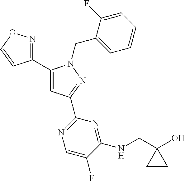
C1(C2=NOC=C2)=CC(C2=NC=C(F)C(NCC3(O)CC3)=N2)=NN1CC1=CC=CC=C1F
